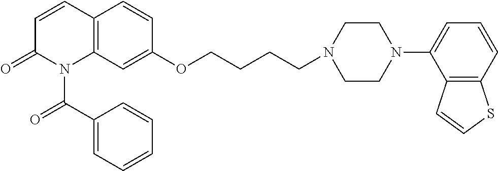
C12=C(C=C(OCCCCN3CCN(C4=CC=CC5=C4C=CS5)CC3)C=C1)N(C(C1=CC=CC=C1)=O)C(=O)C=C2
